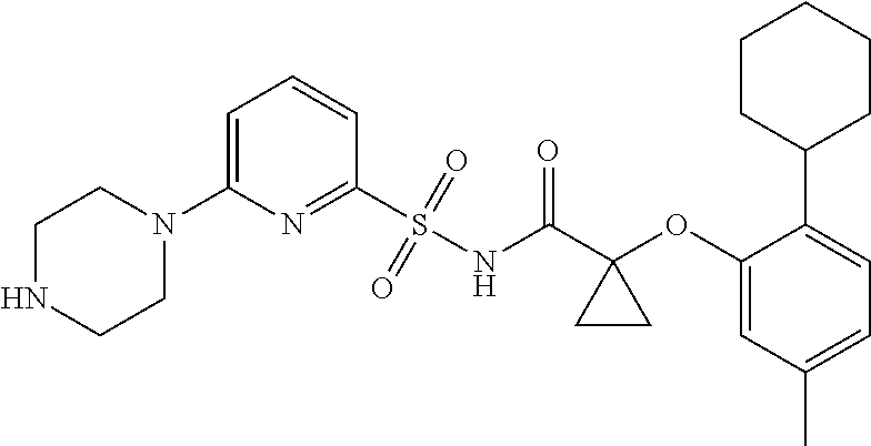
C1(N2CCNCC2)=CC=CC(S(=O)(=O)NC(C2(OC3=CC(C)=CC=C3C3CCCCC3)CC2)=O)=N1
